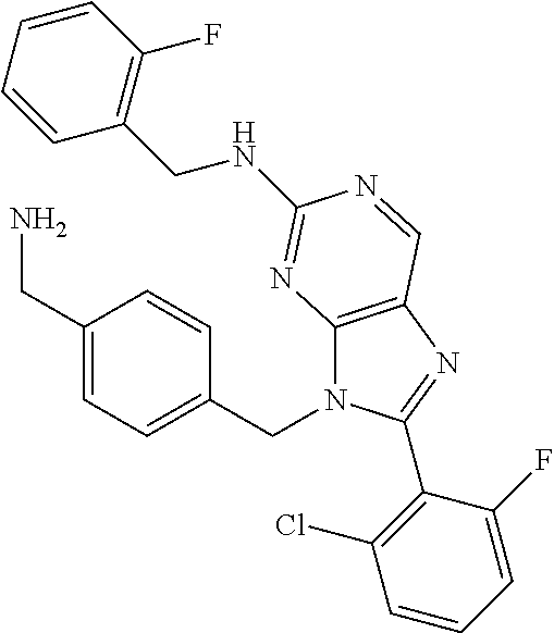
C12=C(N=C(C3=C(Cl)C=CC=C3F)N1CC1=CC=C(CN)C=C1)C=NC(NCC1=C(F)C=CC=C1)=N2
